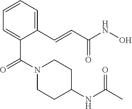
C1=C(C=CC(NO)=O)C(C(=O)N2CCC(NC(C)=O)CC2)=CC=C1
